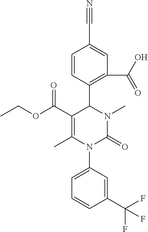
C1=CC(C2C(C(OCC)=O)=C(C)N(C3=CC=CC(C(F)(F)F)=C3)C(=O)N2C)=C(C(O)=O)C=C1C#N
